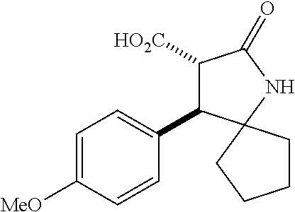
C1([HO2C])C(C2=CC=C([MeO])C=C2)C2(NC1=O)CCCC2
